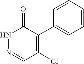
C1=CC=CC=C1C1=C(Cl)C=NNC1=O
